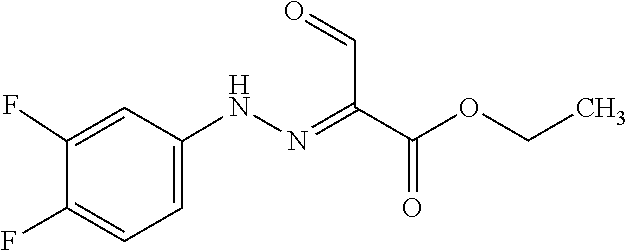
CCOC(C(C=O)=NNC1=CC=C(F)C(F)=C1)=O
